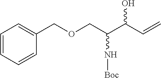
C1=CC=CC(COCC(C(C=C)O)N[Boc])=C1
